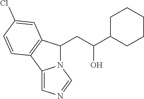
C12=CN=CN1C(CC(C1CCCCC1)O)C1=C2C=CC(Cl)=C1
